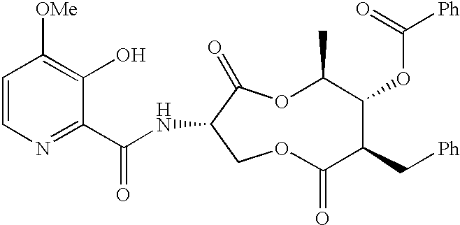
C1=CN=C(C(NC2C(=O)OC(C)C(OC([Ph])=O)C(C[Ph])C(=O)OC2)=O)C(O)=C1[OMe]
